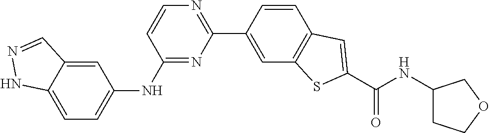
C1=CC(C2=NC=CC(NC3=CC=C4C(=C3)C=NN4)=N2)=CC2=C1C=C(C(NC1CCOC1)=O)S2
